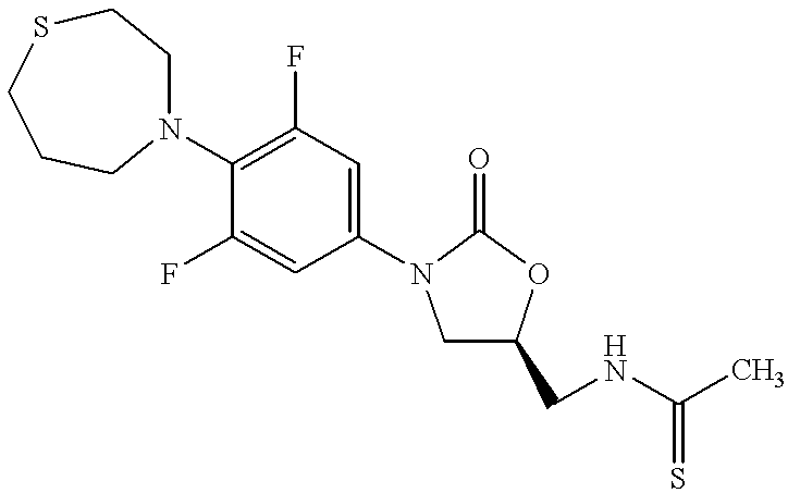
C1C(CNC(C)=S)OC(=O)N1C1=CC(F)=C(N2CCSCCC2)C(F)=C1
